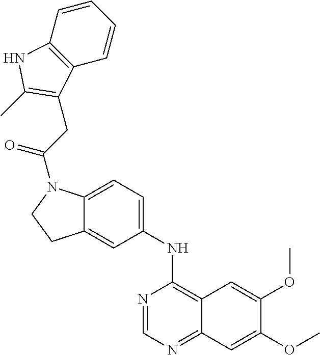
N1=CN=C2C(=C1NC1=CC=C3C(=C1)CCN3C(=O)CC1=C(C)NC3=C1C=CC=C3)C=C(OC)C(OC)=C2
